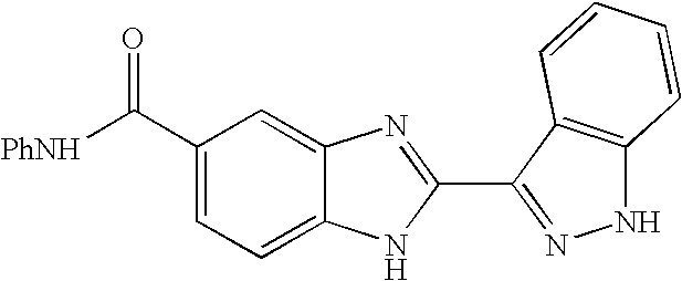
C1=C2C(=CC(C([PhNH])=O)=C1)N=C(C1=NNC3=C1C=CC=C3)N2
